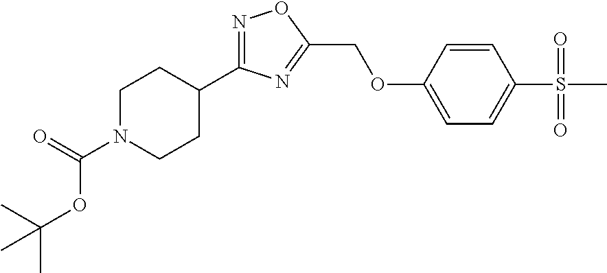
N1=C(C2CCN(C(=O)OC(C)(C)C)CC2)N=C(COC2=CC=C(S(C)(=O)=O)C=C2)O1
